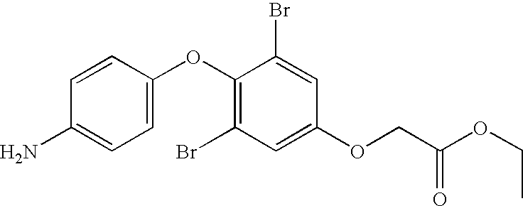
C1=CC(N)=CC=C1OC1=C(Br)C=C(OCC(=O)OCC)C=C1Br
